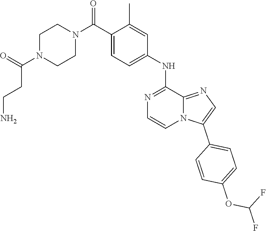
C(C(=O)N1CCN(C(C2=CC=C(NC3=NC=CN4C(C5=CC=C(OC(F)F)C=C5)=CN=C43)C=C2C)=O)CC1)CN
